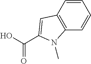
C(=O)(O)C1=CC2=C(C=CC=C2)N1C
